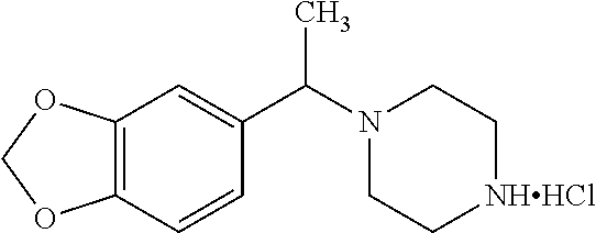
C1C[NHHCl]CCN1C(C1=CC2=C(OCO2)C=C1)C
